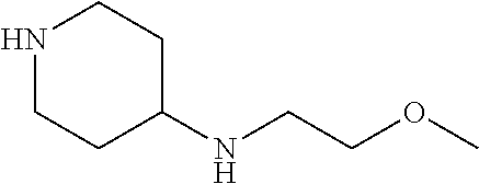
N1CCC(NCCOC)CC1
